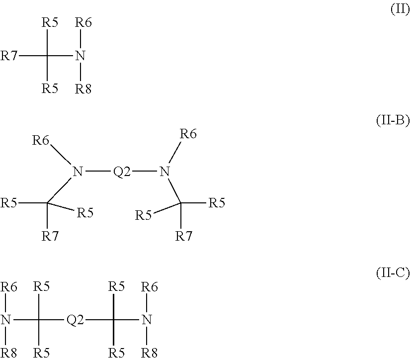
[R7]C(N([R6])[R8])([R5])[R5].N([Q2]N([R6])C([R7])([R5])[R5])([R6])C([R7])([R5])[R5].N(C([R5])([R5])[Q2]C(N([R6])[R8])([R5])[R5])([R6])[R8]
